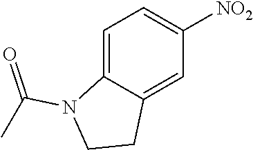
C1=C2C(=CC([NO2])=C1)CCN2C(C)=O
